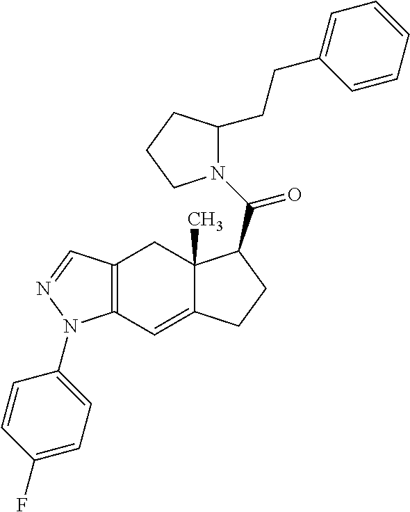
C12=C(C=C3C(C)(C1)C(C(N1C(CCC4=CC=CC=C4)CCC1)=O)CC3)N(C1=CC=C(F)C=C1)N=C2
